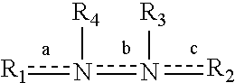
[R2]n(n([R1])[R4])[R3]
